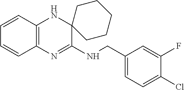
C1=CC2=C(C=C1)N=C(NCC1=CC=C(Cl)C(F)=C1)C1(N2)CCCCC1
